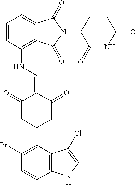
C1=CC(NC=C2C(=O)CC(C3=C(Br)C=CC4=C3C(Cl)=CN4)CC2=O)=C2C(=C1)C(=O)N(C1CCC(=O)NC1=O)C2=O
